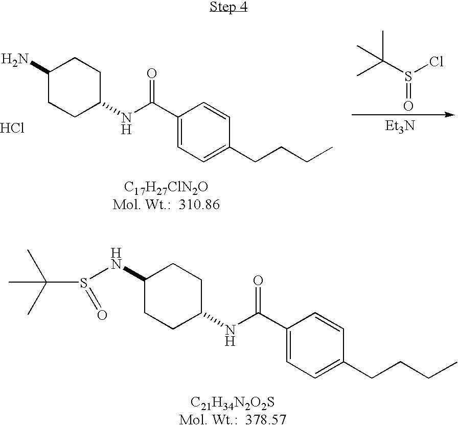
C1(N)CCC(NC(=O)C2=CC=C(CCCC)C=C2)CC1.Cl.O=S(C(C)(C)C)Cl.[Et3N].C1(NS(C(C)(C)C)=O)CCC(NC(=O)C2=CC=C(CCCC)C=C2)CC1
